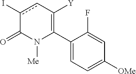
C1(C2=C([Y])cc(I)C(=O)N2[Me])=CC=C([OMe])C=C1F
